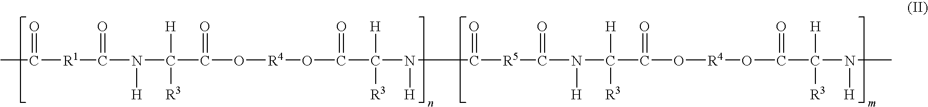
CC([R1]C(N(C(C(O[R4]OC(C(N([H])C([R5]C(N(C(C(O[R4]OC(C(N(C)[H])([H])[R3])=O)=O)([H])[R3])[H])=O)=O)([H])[R3])=O)=O)([H])[R3])[H])=O)=O
